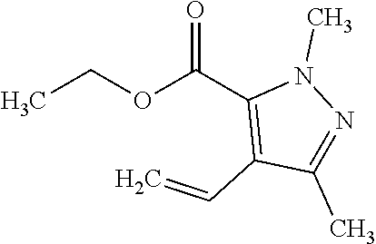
CCOC(C1=C(C=C)C(C)=NN1C)=O
